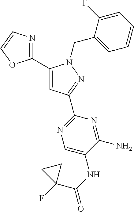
C1(C2=CC(C3=NC=C(NC(C4(F)CC4)=O)C(N)=N3)=NN2CC2=CC=CC=C2F)=NC=CO1
